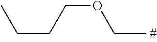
C(OCC)CCC
